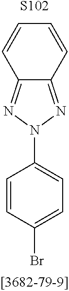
C12=NN(C3=CC=C(Br)C=C3)N=C1C=CC=C2.[S102]
